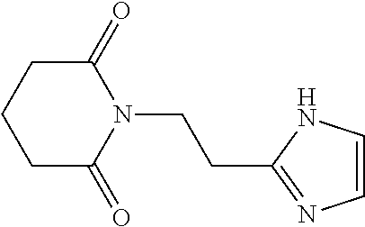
C1=CN=C(CCN2C(=O)CCCC2=O)N1
